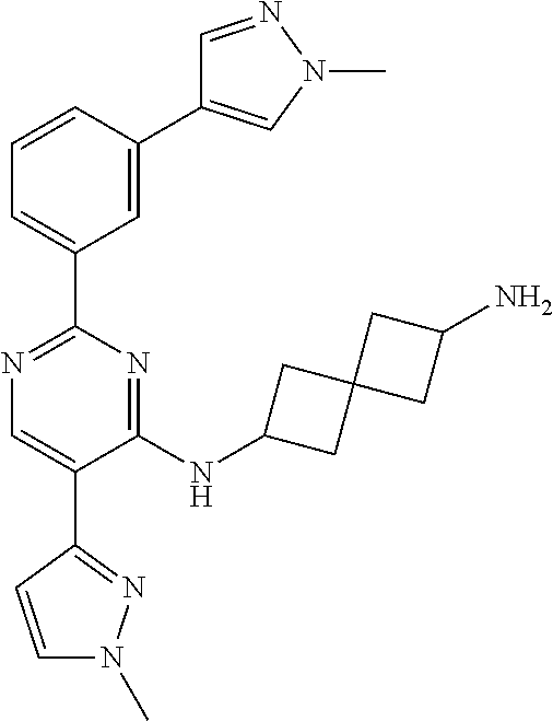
C1=C(C2=CN(C)N=C2)C=CC=C1C1=NC=C(C2=NN(C)C=C2)C(NC2CC3(C2)CC(N)C3)=N1
